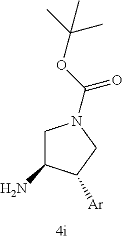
C1C(N)C([Ar])CN1C(OC(C)(C)C)=O
